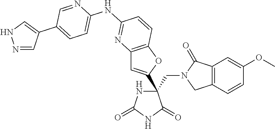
C(C1(C2=CC3=C(O2)C=CC(NC2=CC=C(C4=CNN=C4)C=N2)=N3)NC(=O)NC1=O)N1CC2=C(C1=O)C=C(OC)C=C2
